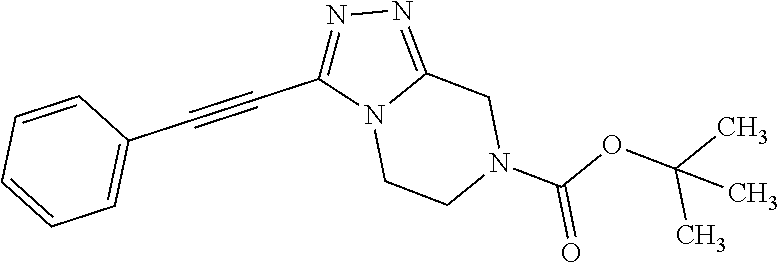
N12CCN(C(OC(C)(C)C)=O)CC1=NN=C2C#CC1=CC=CC=C1
